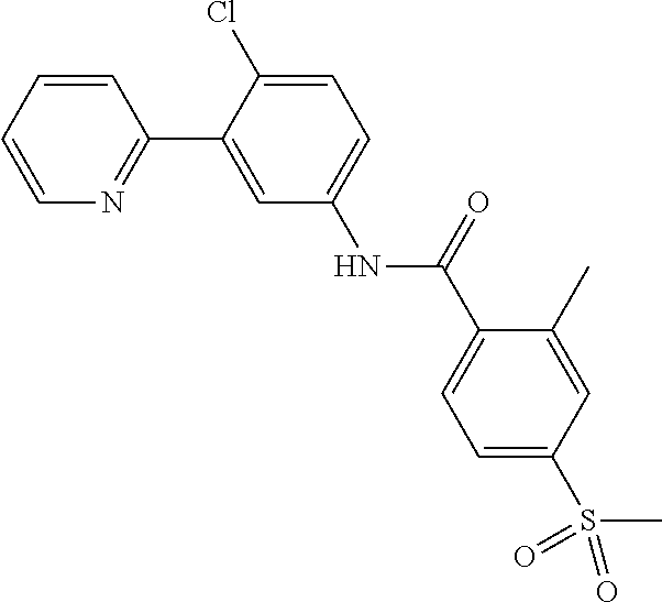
C1=CC=CN=C1C1=CC(NC(C2=CC=C(S(=O)(=O)C)C=C2C)=O)=CC=C1Cl
